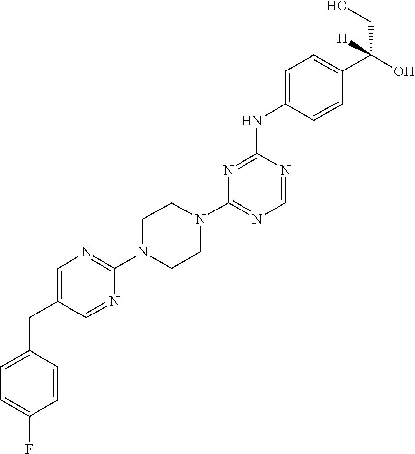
C1(N2CCN(C3=NC=C(CC4=CC=C(F)C=C4)C=N3)CC2)=NC=NC(NC2=CC=C(C(O)(CO)[H])C=C2)=N1
